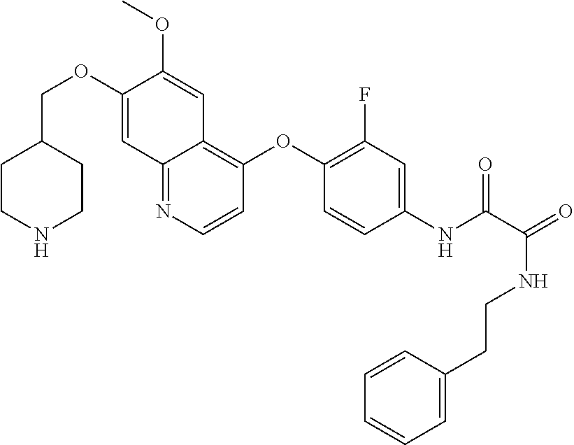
C1(COC2=CC3=NC=CC(OC4=C(F)C=C(NC(=O)C(NCCC5=CC=CC=C5)=O)C=C4)=C3C=C2OC)CCNCC1
